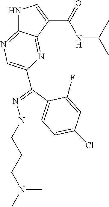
N1C2=NC=C(C3=NN(CCCN(C)C)C4=C3C(F)=CC(Cl)=C4)N=C2C(C(=O)NC(C)C)=C1
